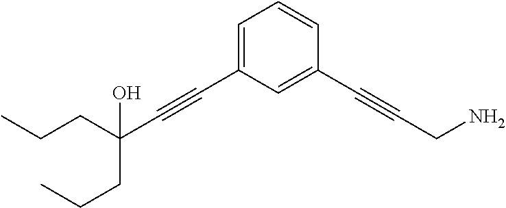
C(#CC1=CC=CC(C#CCN)=C1)C(CCC)(CCC)O
